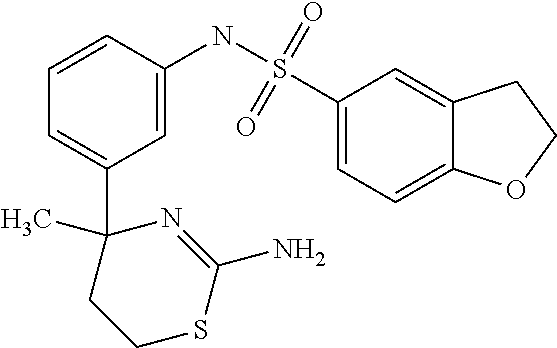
C1=CC(NS(=O)(=O)C2=CC=C3C(=C2)CCO3)=CC(C2(C)N=C(N)SCC2)=C1
